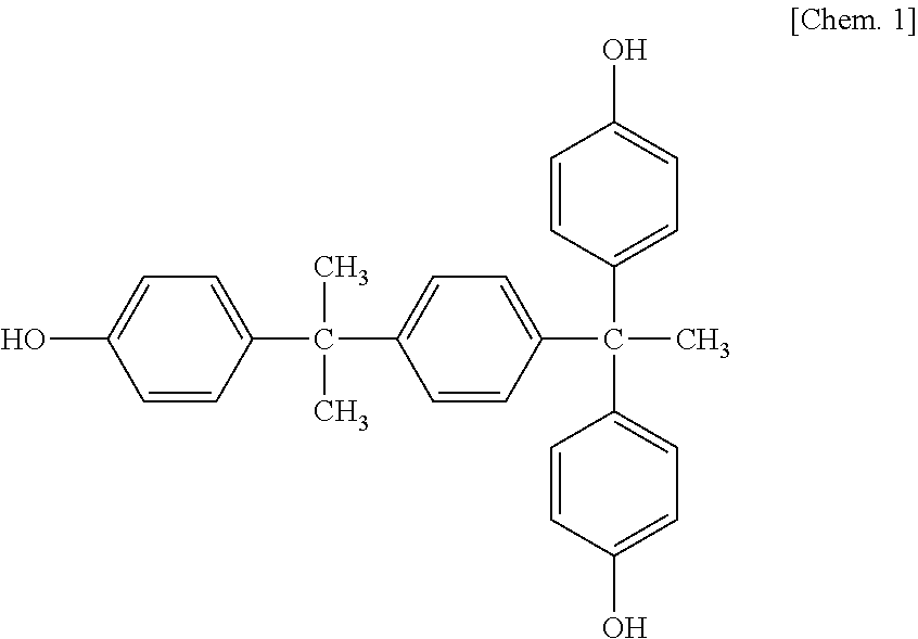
C1=CC(C(C)(C)C2=CC=C(C(C3=CC=C(O)C=C3)(C3=CC=C(O)C=C3)C)C=C2)=CC=C1O
